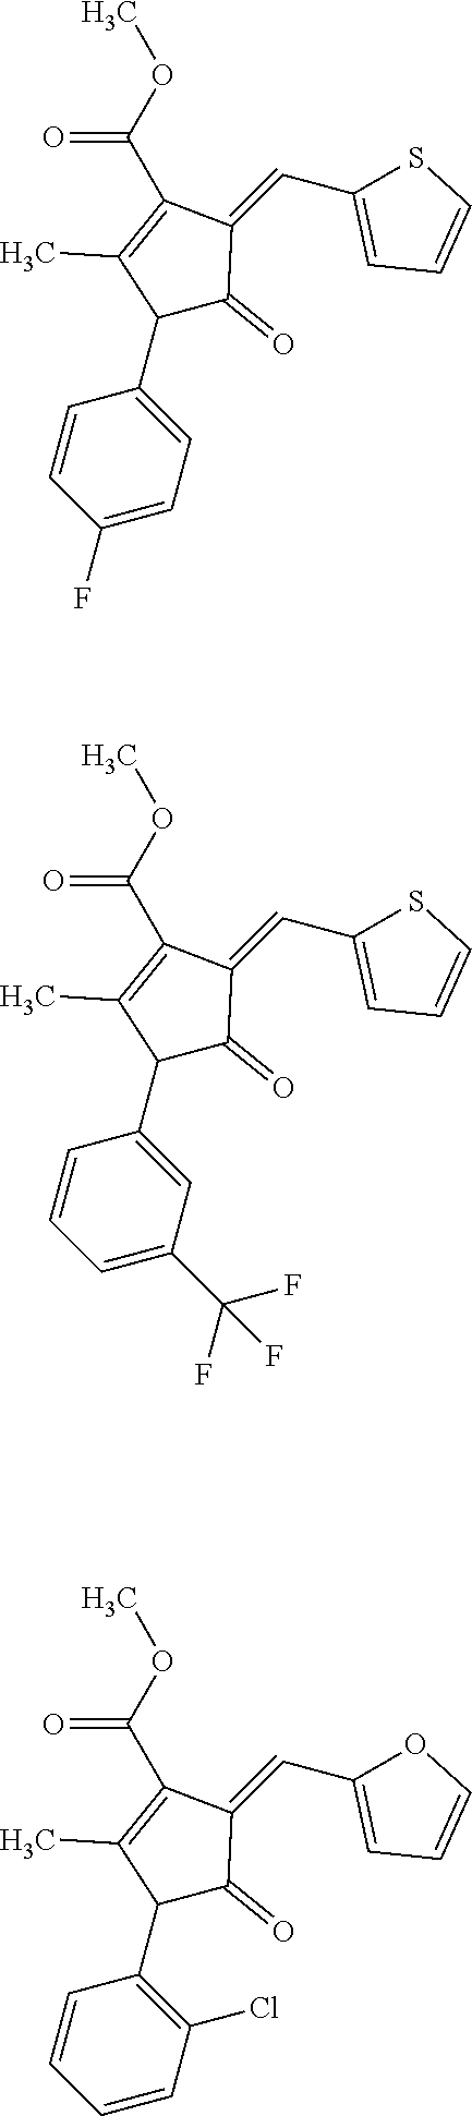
S1C(C=C2C(=O)C(C3=CC(C(F)(F)F)=CC=C3)C(C)=C2C(OC)=O)=CC=C1.O1C(C=C2C(=O)C(C3=C(Cl)C=CC=C3)C(C)=C2C(OC)=O)=CC=C1.S1C(C=C2C(=O)C(C3=CC=C(F)C=C3)C(C)=C2C(OC)=O)=CC=C1
